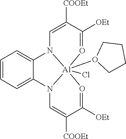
C1=CC=C2C(=C1)N1[Al]3(O4CCCC4)(Cl)(N2C=C([COOEt])C([OEt])=O3)O=C([OEt])C([COOEt])=C1
